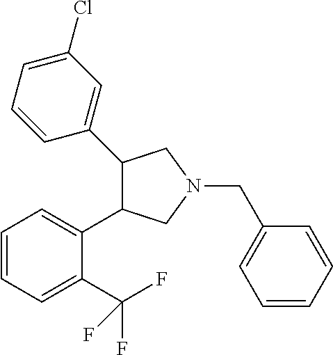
C1(C2=CC(Cl)=CC=C2)C(C2=CC=CC=C2C(F)(F)F)CN(CC2=CC=CC=C2)C1
